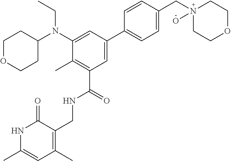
C1OCCC(N(C2=CC(C3=CC=C(CN4(O)CCOCC4)C=C3)=CC(C(=O)NCC3=C(C)C=C(C)NC3=O)=C2C)CC)C1
